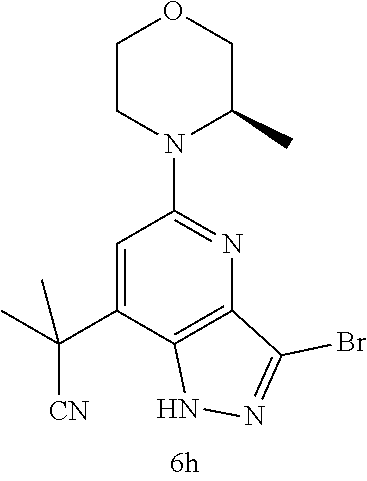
C1=C(C([CN])(C)C)C2=C(N=C1N1C(C)COCC1)C(Br)=NN2
